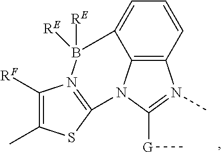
C12=C3C=CC=C1B([RE])([RE])N1=C(N2C([G]C)=N3C)SC(C)=C1[RF]
